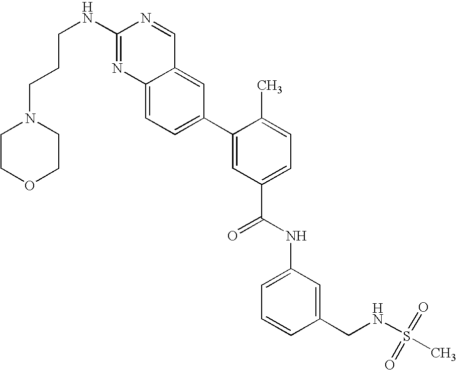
C1(NCCCN2CCOCC2)=NC2=CC=C(C3=CC(C(NC4=CC=CC(CNS(C)(=O)=O)=C4)=O)=CC=C3C)C=C2C=N1
